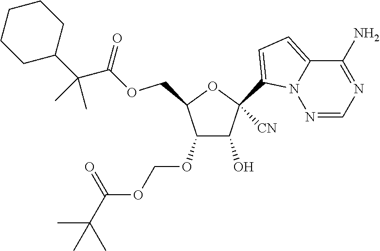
C1(O)C(OCOC(=O)C(C)(C)C)C(COC(=O)C(C2CCCCC2)(C)C)OC1(C1=CC=C2N1N=CN=C2N)[CN]
